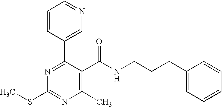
C1=CC(C2=NC(SC)=NC(C)=C2C(NCCCC2=CC=CC=C2)=O)=CN=C1
